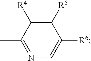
C1([R6])=CN=C(C)C([R4])=C1[R5]
